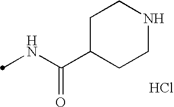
C(NC)(=O)C1CCNCC1.Cl
